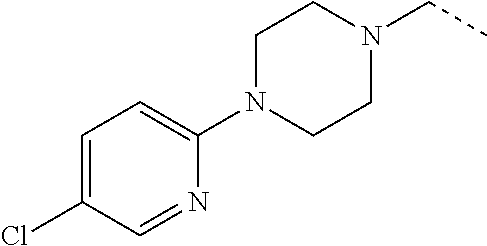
C1(N2CCN(CC)CC2)=CC=C(Cl)C=N1
